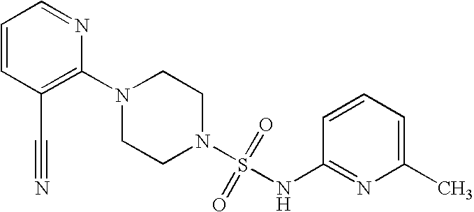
N1(C2=C(C#N)C=CC=N2)CCN(S(=O)(=O)NC2=NC(C)=CC=C2)CC1
